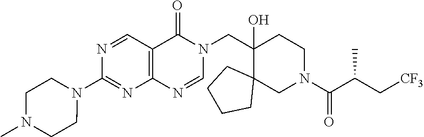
C1(N2CCN(C)CC2)=NC2=C(C=N1)C(=O)N(CC1(O)C3(CN(C(C(C[CF3])C)=O)CC1)CCCC3)C=N2
